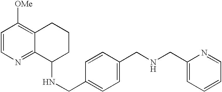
C1=CN=C2C(=C1[OMe])CCCC2NCC1=CC=C(CNCC2=CC=CC=N2)C=C1
